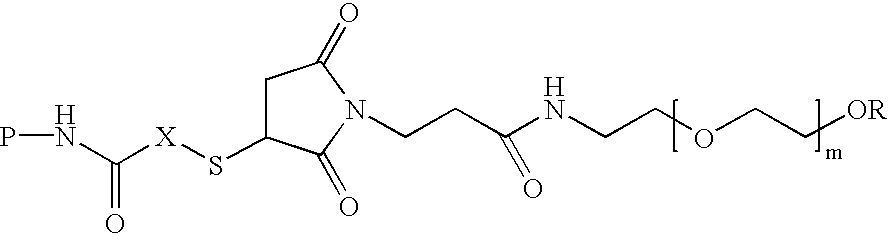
PNC([X]SC1CC(=O)N(CCC(NCCOCC[OR])=O)C1=O)=O
